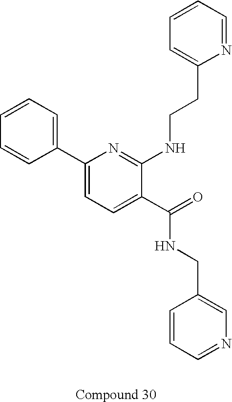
C1=CC(C2=CC=C(C(=O)NCC3=CN=CC=C3)C(NCCC3=CC=CC=N3)=N2)=CC=C1
